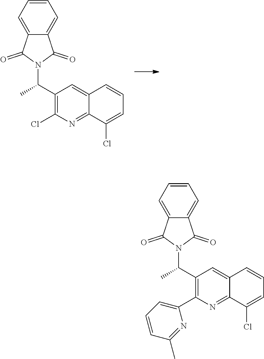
C1=C2C(=CC=C1)C(=O)N(C(C1=C(Cl)N=C3C(=C1)C=CC=C3Cl)C)C2=O.C1=C2C(=CC=C1)C(=O)N(C(C1=C(C3=CC=CC(C)=N3)N=C3C(=C1)C=CC=C3Cl)C)C2=O
